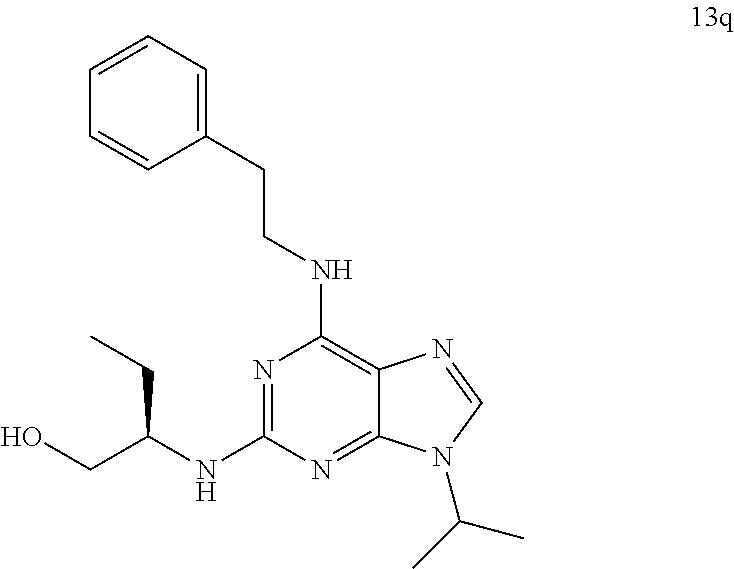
N1=C(NC(CC)CO)N=C2C(=C1NCCC1=CC=CC=C1)N=CN2C(C)C
